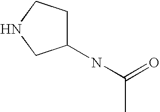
C1(NC(C)=O)CCNC1
